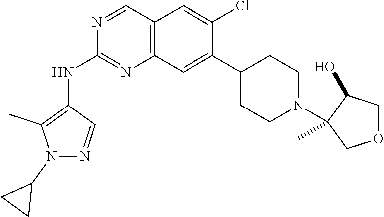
C12=C(C=C(C3CCN(C4(C)C(O)COC4)CC3)C(Cl)=C1)N=C(NC1=C(C)N(C3CC3)N=C1)N=C2
